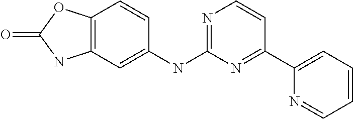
C12=C(OC(=O)N1)C=CC(NC1=NC=CC(C3=CC=CC=N3)=N1)=C2
